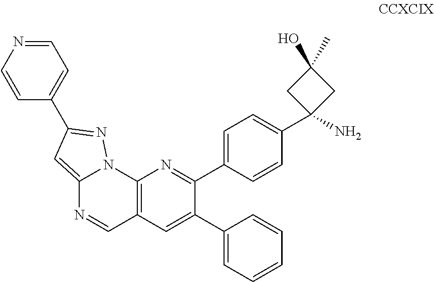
C12=C(C=C(C3=CC=CC=C3)C(C3=CC=C(C4(N)CC(O)(C)C4)C=C3)=N1)C=NC1=CC(C3=CC=NC=C3)=NN21
